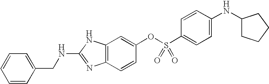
C1(NCC2=CC=CC=C2)=NC2=C(N1)C=C(OS(C1=CC=C(NC3CCCC3)C=C1)(=O)=O)C=C2
